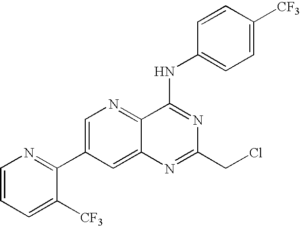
C12=CC(C3=NC=CC=C3[CF3])=CN=C1C(NC1=CC=C([CF3])C=C1)=NC(CCl)=N2
